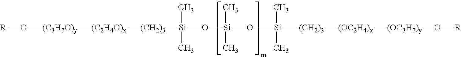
[R]O[(C3H7O)y][(C2H4O)x][(CH2)3][Si](C)(C)O[Si](C)(C)O[Si](C)(C)[(CH2)3][(OC2H4)x][(OC3H7)y]O[R]
